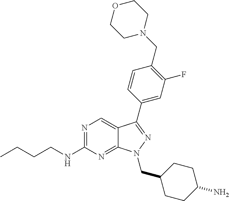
N1=C(NCCCC)N=C2C(=C1)C(C1=CC(F)=C(CN3CCOCC3)C=C1)=NN2CC1CCC(N)CC1
